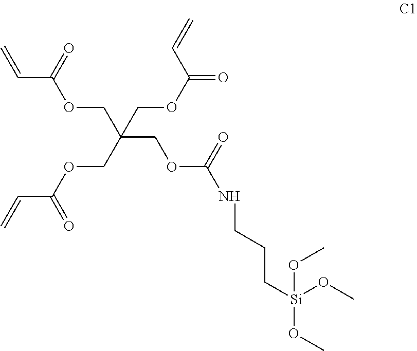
C=CC(OCC(COC(NCCC[Si](OC)(OC)OC)=O)(COC(C=C)=O)COC(=O)C=C)=O
